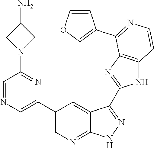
C1=NC=C(C2=CN=C3C(=C2)C(C2=NC4=C(N2)C=CN=C4C2=COC=C2)=N[N H]3)N=C1N1CC(N)C1
